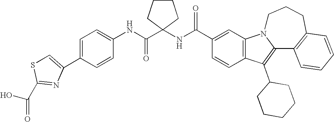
C1(C(NC2(C(NC3=CC=C(C4=CSC(C(O)=O)=N4)C=C3)=O)CCCC2)=O)=CC2=C(C=C1)C(C1CCCCC1)=C1N2CCCC2=C1C=CC=C2
